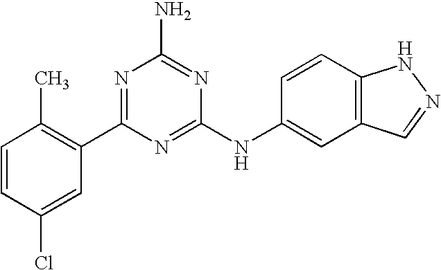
C1=CC(Cl)=CC(C2=NC(N)=NC(NC3=CC4=C(C=C3)NN=C4)=N2)=C1C
